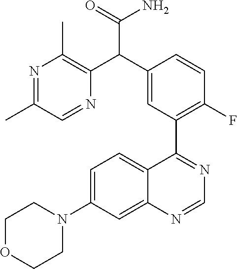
C12=CC(N3CCOCC3)=CC=C1C(C1=C(F)C=CC(C(C3=C(C)N=C(C)C=N3)C(=O)N)=C1)=NC=N2
